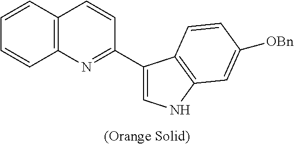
C12=C(C=CC=C1)C=CC(C1=CNC3=C1C=CC([OBn])=C3)=N2
